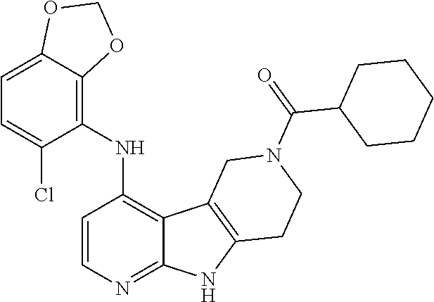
C1(NC2=C3C(=NC=C2)NC2=C3CN(C(=O)C3CCCCC3)CC2)=C2C(=CC=C1Cl)OCO2
